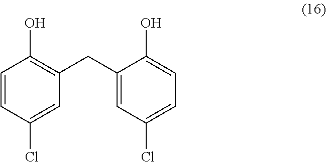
C1=CC(Cl)=CC(CC2=CC(Cl)=CC=C2O)=C1O
